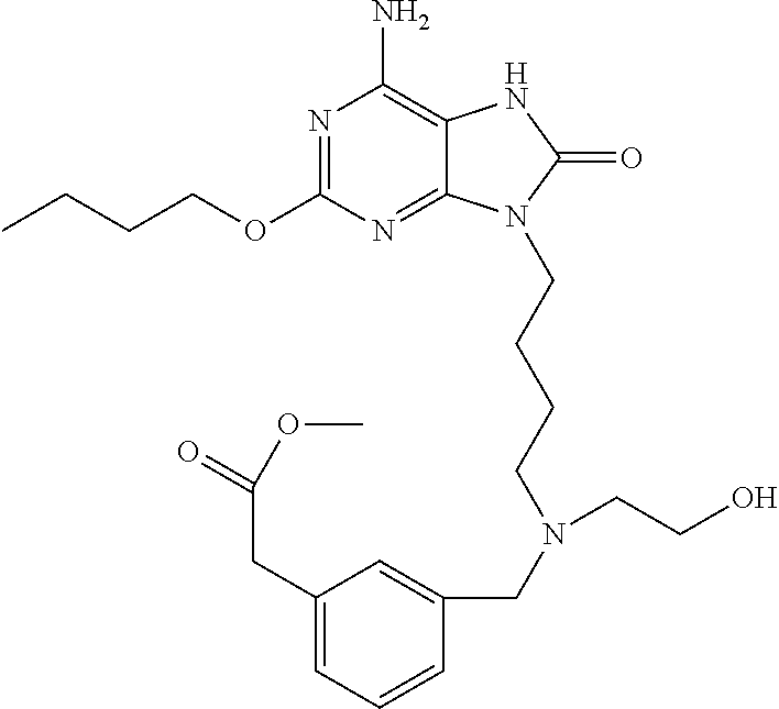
C1(N)=C2C(=NC(OCCCC)=N1)N(CCCCN(CC1=CC(CC(OC)=O)=CC=C1)CCO)C(=O)N2
